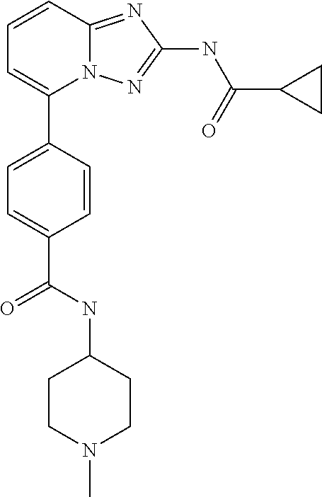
C1=CC2=NC(NC(C3CC3)=O)=NN2C(C2=CC=C(C(=O)NC3CCN(C)CC3)C=C2)=C1
